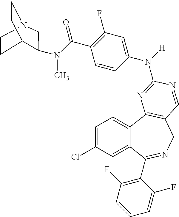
C1=C(Cl)C=C2C(=C1)C1=C(CN=C2C2=C(F)C=CC=C2F)C=NC(N([H])C2=CC(F)=C(C(=O)N(C)C3C4CCN(C3)CC4)C=C2)=N1
